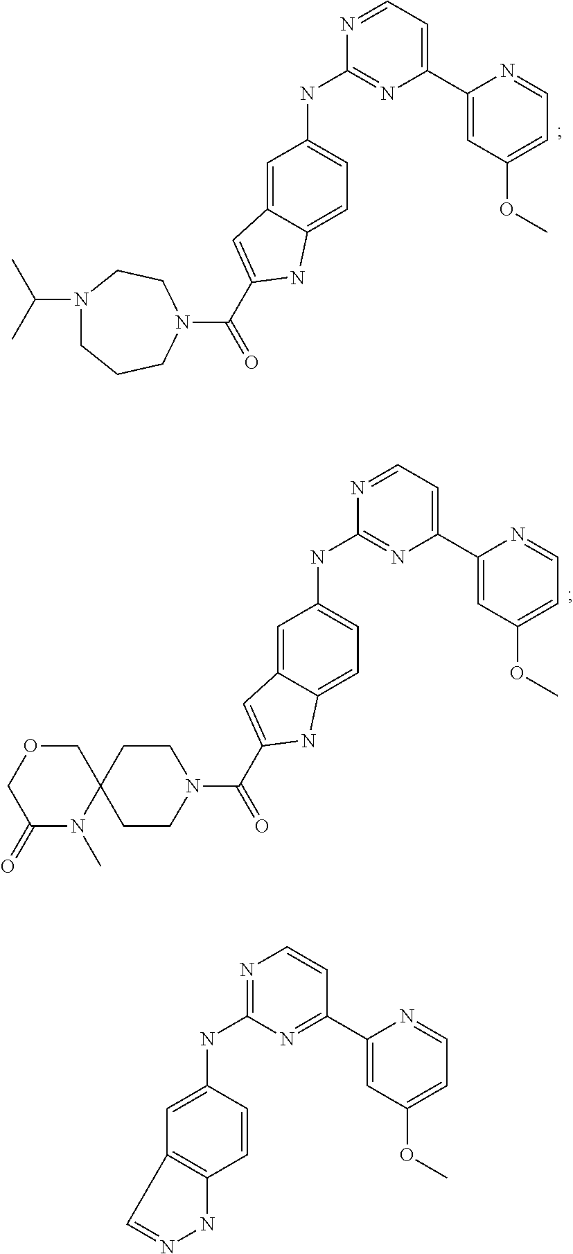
C1=C2C(=CC(NC3=NC(C4=CC(OC)=CC=N4)=CC=N3)=C1)C=C(C(N1CCN(C(C)C)CCC1)=O)N2.C1=C2C(=CC(NC3=NC(C4=CC(OC)=CC=N4)=CC=N3)=C1)C=C(C(N1CCC3(CC1)COCC(=O)N3C)=O)N2.C1=CC(NC2=NC=CC(C3=CC(OC)=CC=N3)=N2)=CC2=C1NN=C2
